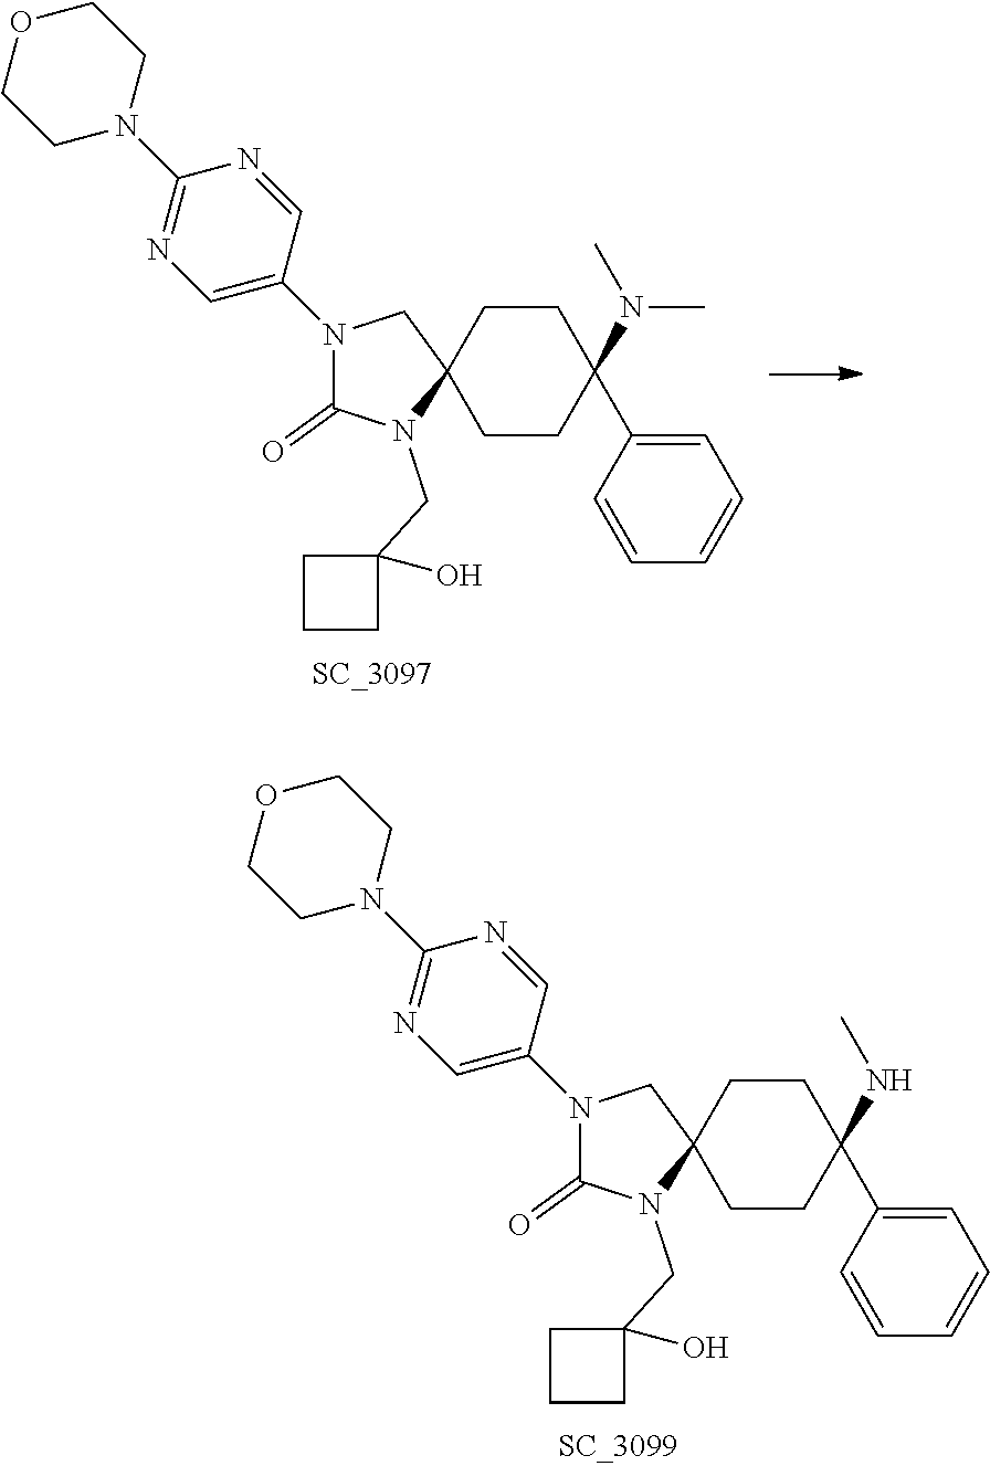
C1CC2(CCC1(NC)C1=CC=CC=C1)CN(C1=CN=C(N3CCOCC3)N=C1)C(=O)N2CC1(O)CCC1.C1CC2(CCC1(N(C)C)C1=CC=CC=C1)CN(C1=CN=C(N3CCOCC3)N=C1)C(=O)N2CC1(O)CCC1
